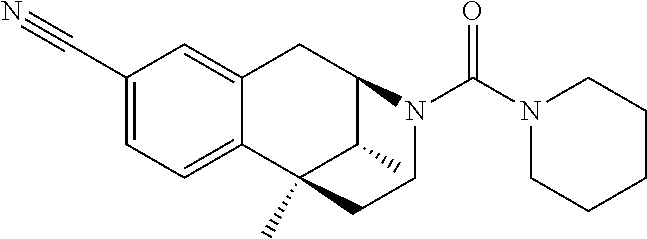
C12=CC=C(C#N)C=C1CC1C(C)C2(C)CCN1C(N1CCCCC1)=O
